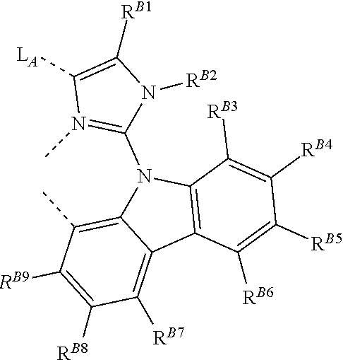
C1([RB6])=C([RB5])C([RB4])=C([RB3])C2=C1C1=C([RB7])C([RB8])=C([RB9])C(C)=C1N2C1=N(C)C([LA])=C([RB1])N1[RB2]
